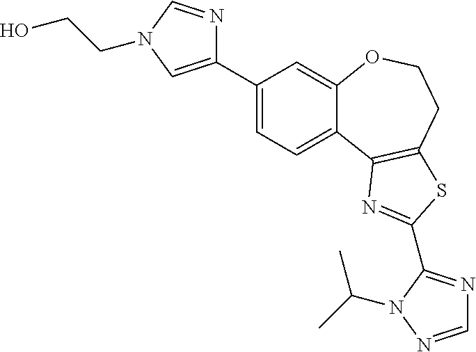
C1=C(C2=CN(CCO)C=N2)C=C2C(=C1)C1=C(CCO2)SC(C2=NC=NN2C(C)C)=N1
